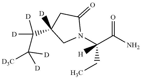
C1([D])(C([D])([D])C([D])([D3C])[D])CN(C(C(N)=O)(CC)[H])C(=O)C1
